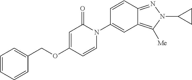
C1=CC=CC(COC2=CC(=O)N(C3=CC4=C([Me])N(C5CC5)N=C4C=C3)C=C2)=C1
